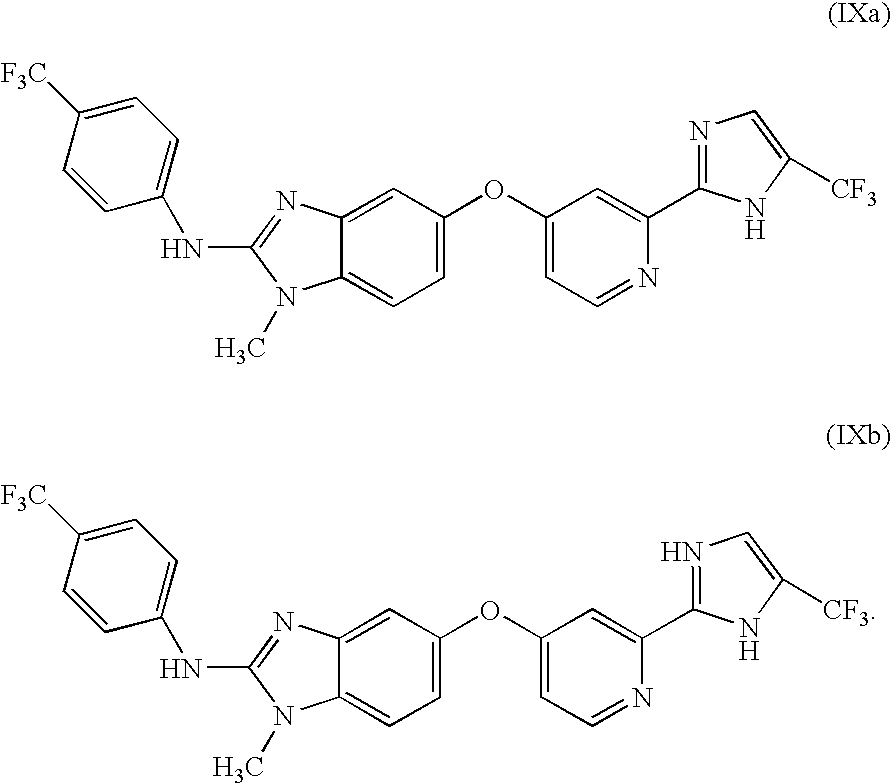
C12=CC=C(OC3=CC=NC(C4=NC=C([CF3])N4)=C3)C=C1N=C(NC1=CC=C([F3C])C=C1)N2C.C12=CC=C(OC3=CC=NC(C4=NC=C([CF3])N4)=C3)C=C1N=C(NC1=CC=C([F3C])C=C1)N2C
